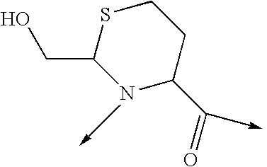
N1C(C=O)CCSC1CO
